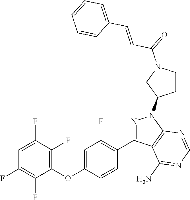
C1=C(F)C(F)=C(OC2=CC(F)=C(C3=NN(C4CCN(C(=O)C=CC5=CC=CC=C5)C4)C4=C3C(N)=NC=N4)C=C2)C(F)=C1F
